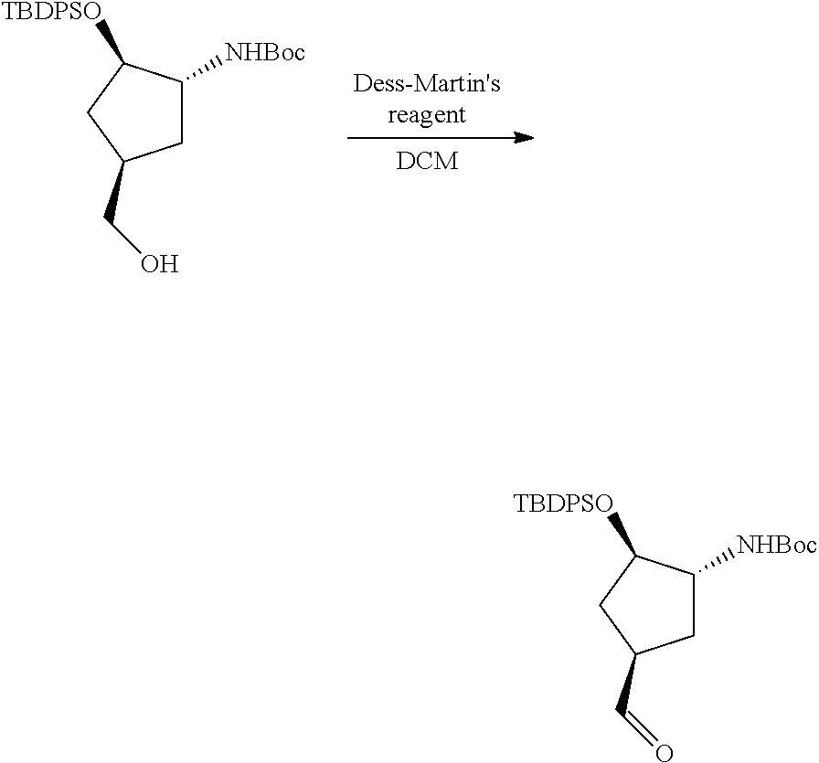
[Dess-Martin'sreagent].C1C([NHBoc])C([TBDPSO])CC1CO.C1C([NHBoc])C([TBDPSO])CC1C=O
